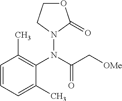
C1OC(=O)N(N(C(=O)C[OMe])C2=C(C)C=CC=C2C)C1
